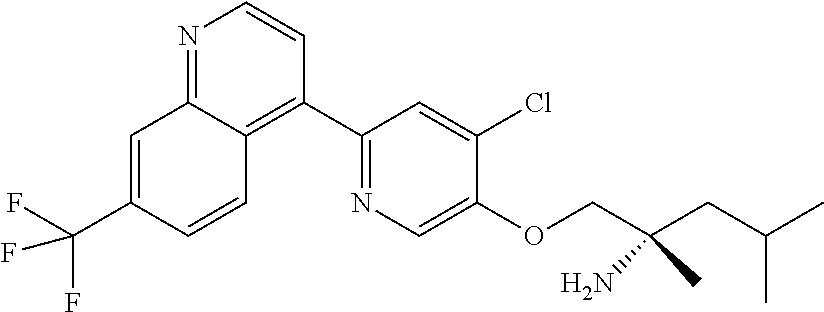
N1=C2C(=C(C3=NC=C(OCC(CC(C)C)(N)C)C(Cl)=C3)C=C1)C=CC(C(F)(F)F)=C2
